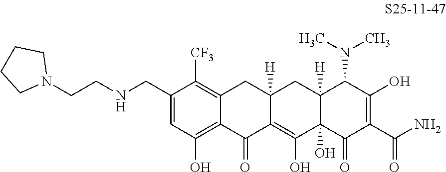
C1(CNCCN2CCCC2)=CC(O)=C2C(=C1[CF3])CC1([H])C(=C(O)C3(O)C([H])(C1)C(N(C)C)C(O)=C(C(N)=O)C3=O)C2=O
